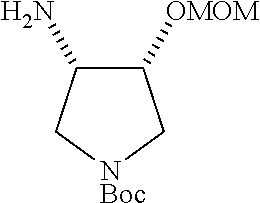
C1([OMOM])C(N)C[NBoc]C1
